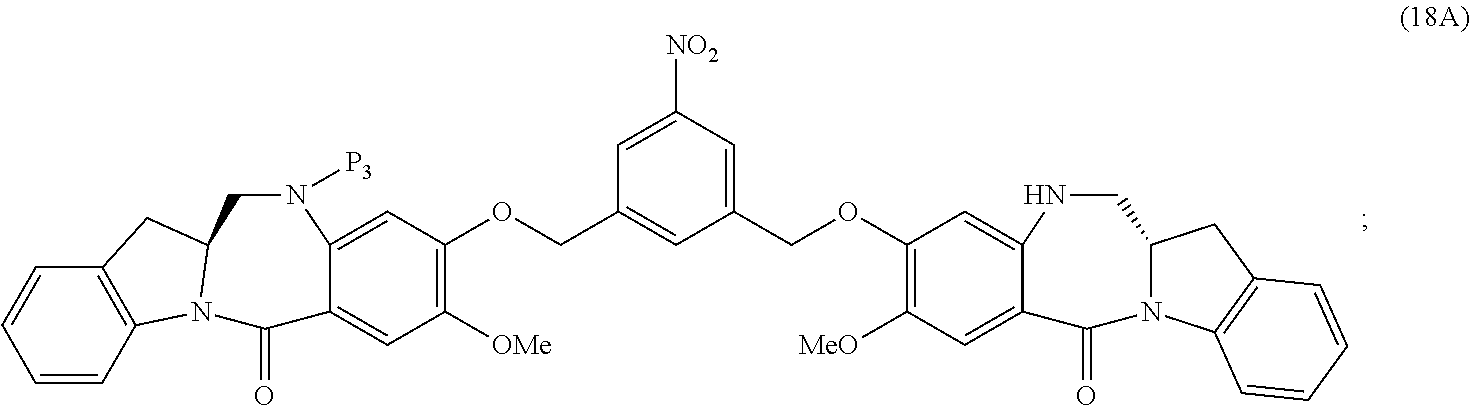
C1(OCC2=CC([NO2])=CC(COC3=C([OMe])C=C4C(=C3)N([P3])CC3N(C4=O)C4=C(C3)C=CC=C4)=C2)=C([MeO])C=C2C(=C1)NCC1N(C2=O)C2=C(C1)C=CC=C2
